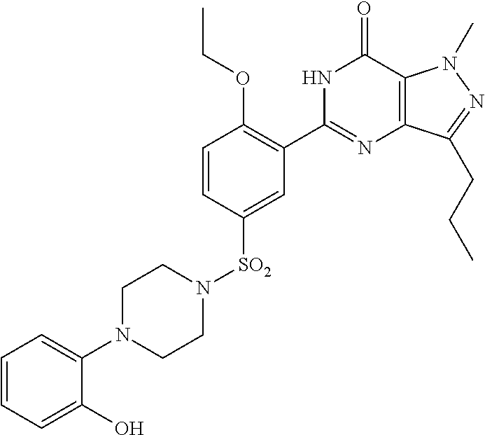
C1=CC([SO2]N2CCN(C3=CC=CC=C3O)CC2)=CC(C2=NC3=C(C(=O)N2)N(C)N=C3CCC)=C1OCC
